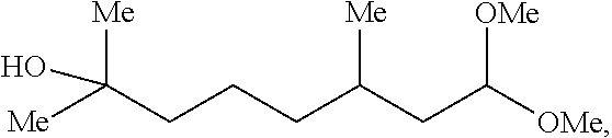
[Me]C(CCCC(CC([OMe])[OMe])[Me])([Me])O
